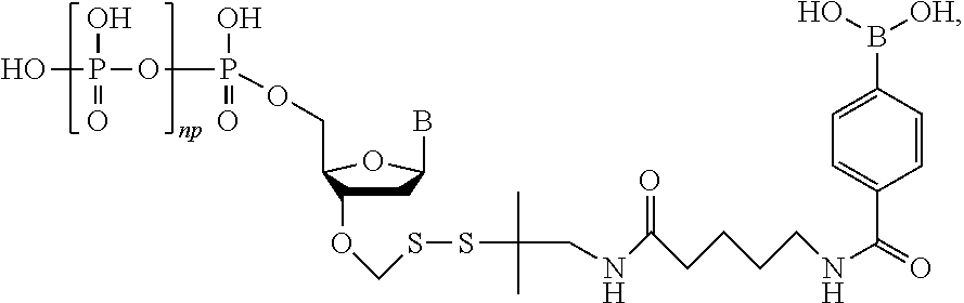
C1C(OCSSC(CNC(=O)CCCCNC(=O)C2=CC=C(B(O)[OH])C=C2)(C)C)C(COP(OP(O)(=O)O)(=O)O)OC1B
